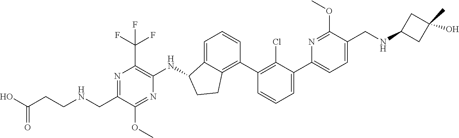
C1(CNCCC(O)=O)=NC(C(F)(F)F)=C(NC2C3=CC=CC(C4=C(Cl)C(C5=CC=C(CNC6CC(O)(C)C6)C(OC)=N5)=CC=C4)=C3CC2)N=C1OC
